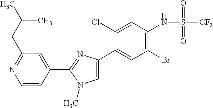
C1=CC(C2=NC(C3=CC(Br)=C(NS([CF3])(=O)=O)C=C3Cl)=CN2C)=CC(CC(C)C)=N1
